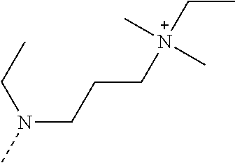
N(CCC[N+](CC)(C)C)(C)CC
